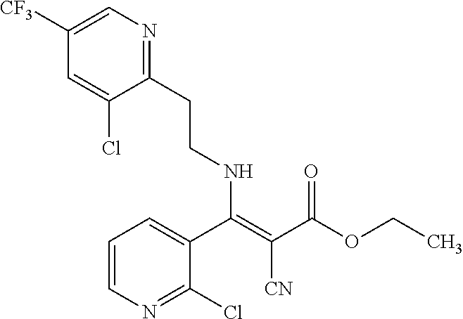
C1=CN=C(Cl)C(C(=C([CN])C(OCC)=O)NCCC2=NC=C([CF3])C=C2Cl)=C1
